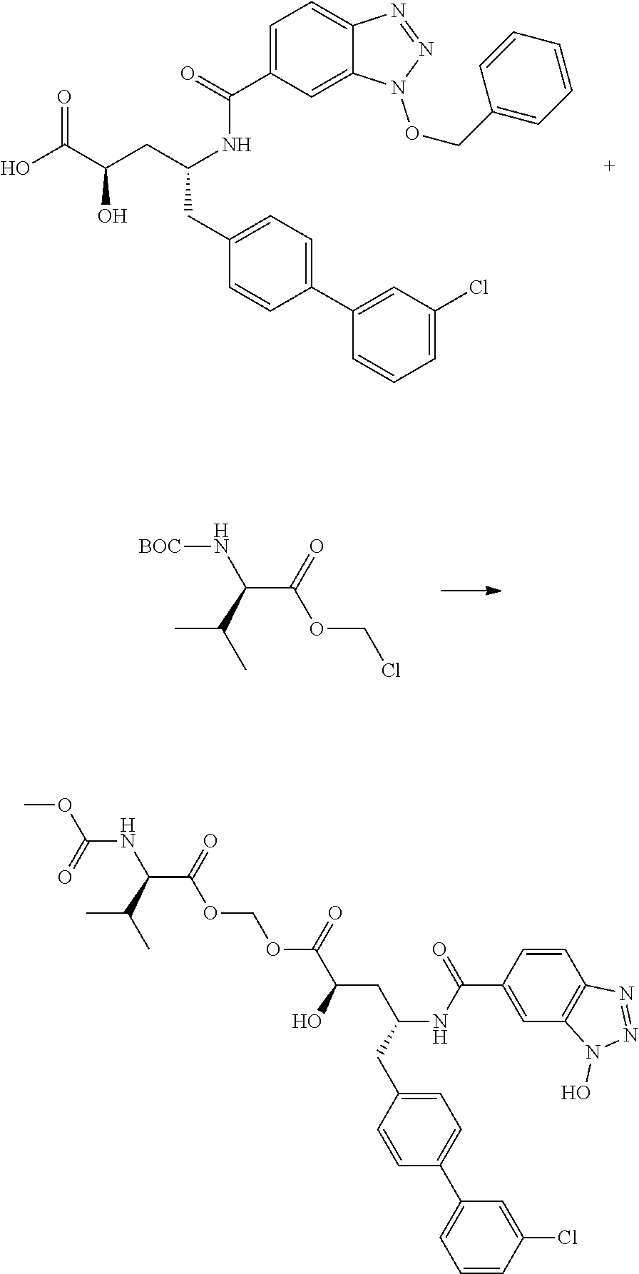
OC(C(O)CC(CC1=CC=C(C2=CC(Cl)=CC=C2)C=C1)NC(C1=CC=C2C(=C1)N(OCC1=CC=CC=C1)N=N2)=O)=O.[BOC]NC(C(OCCl)=O)C(C)C.C(OCOC(C(O)CC(CC1=CC=C(C2=CC=CC(Cl)=C2)C=C1)NC(C1=CC2=C(C=C1)N=NN2O)=O)=O)(C(C(C)C)NC(=O)OC)=O
